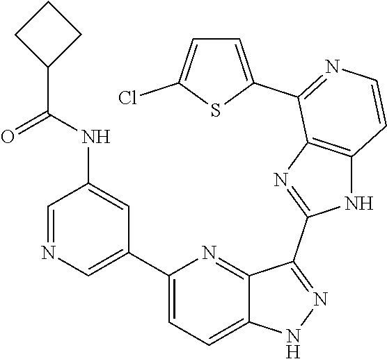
C1(C2=CN=CC(NC(=O)C3CCC3)=C2)=CC=C2C(=N1)C(C1=NC3=C(N1)C=CN=C3C1=CC=C(Cl)S1)=NN2
